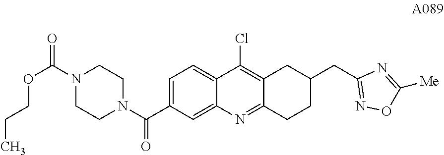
C1=C(C(N2CCN(C(=O)OCCC)CC2)=O)C=C2C(=C1)C(Cl)=C1C(=N2)CCC(CC2=NOC([Me])=N2)C1
